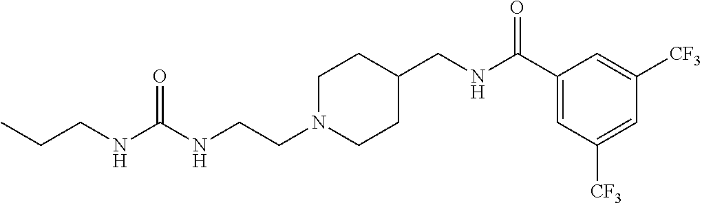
C1N(CCNC(NCCC)=O)CCC(CNC(C2=CC([CF3])=CC([CF3])=C2)=O)C1
